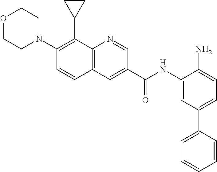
N1(C2=C(C3CC3)C3=C(C=C2)C=C(C(NC2=CC(C4=CC=CC=C4)=CC=C2N)=O)C=N3)CCOCC1
